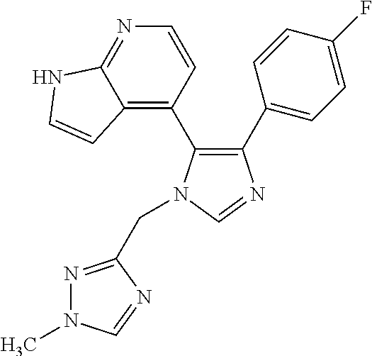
C1(C2=CC=C(F)C=C2)=C(C2=C3C(=NC=C2)NC=C3)N(CC2=NN(C)C=N2)C=N1
